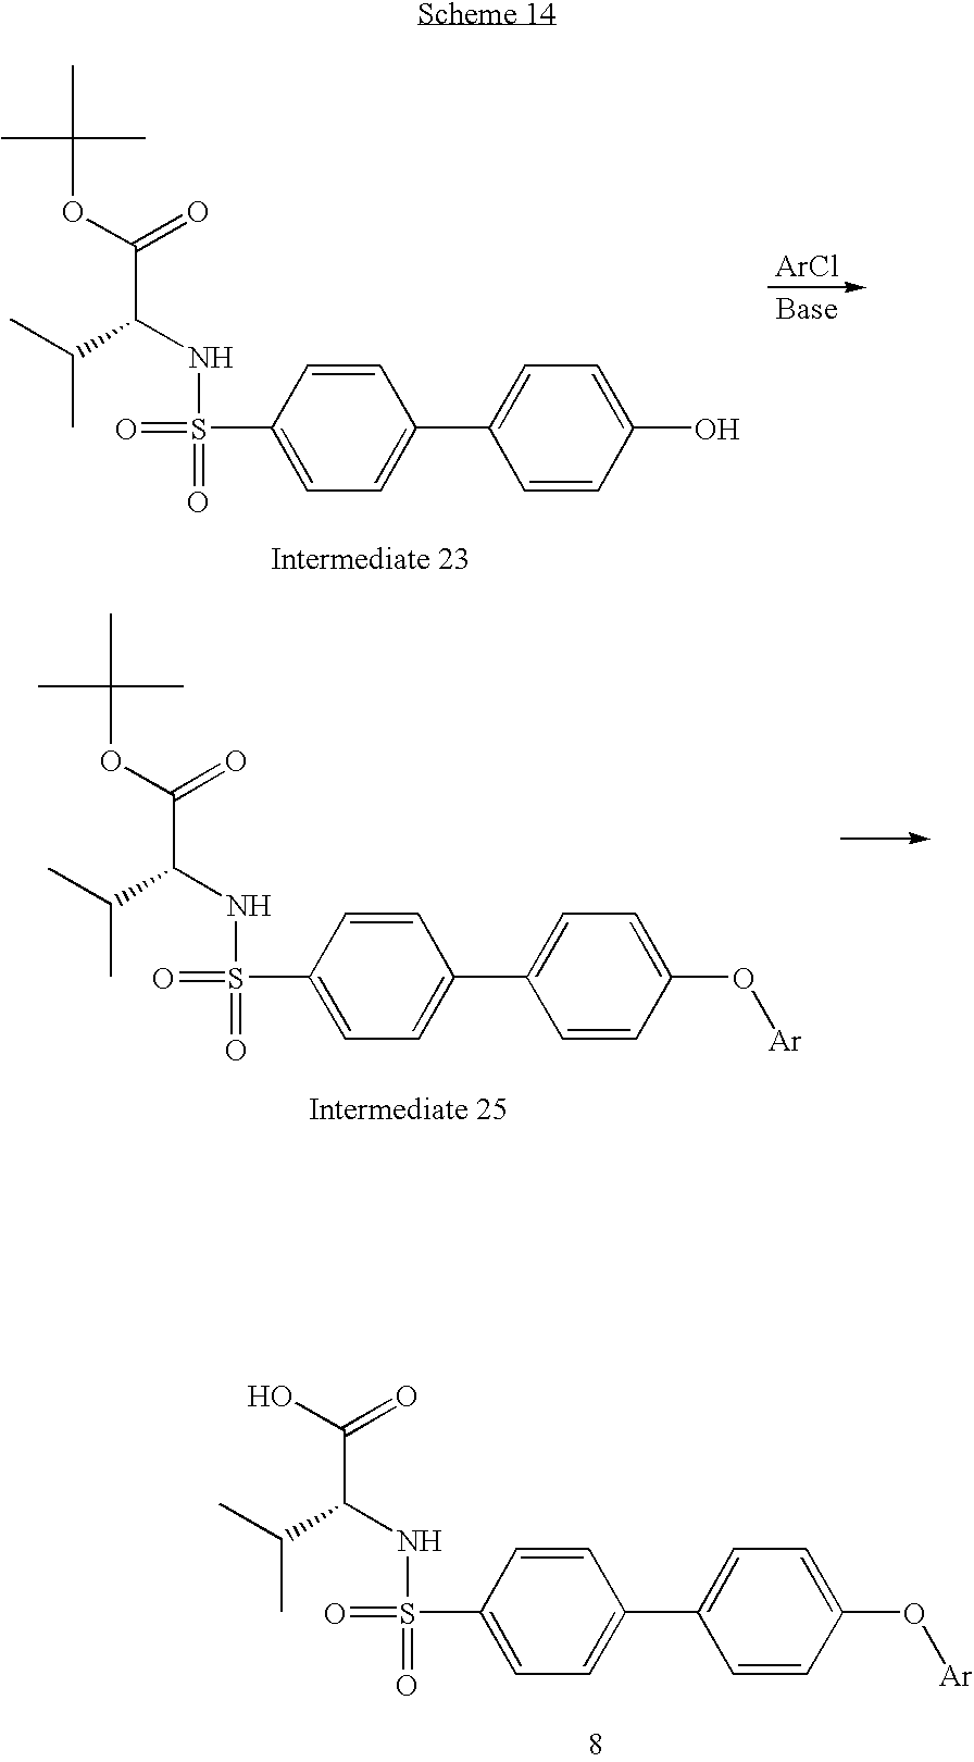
[ArCl].CC(OC(C(NS(=O)(=O)C1=CC=C(C2=CC=C(O)C=C2)C=C1)C(C)C)=O)(C)C.CC(OC(C(NS(=O)(=O)C1=CC=C(C2=CC=C(O[Ar])C=C2)C=C1)C(C)C)=O)(C)C.OC(C(NS(=O)(=O)C1=CC=C(C2=CC=C(O[Ar])C=C2)C=C1)C(C)C)=O
